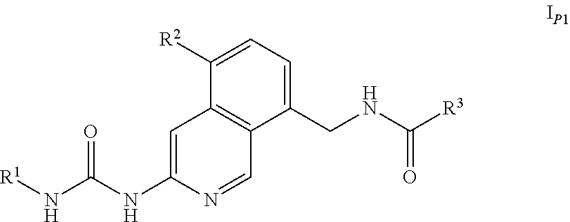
C1=C(NC(N[R1])=O)N=CC2=C1C([R2])=CC=C2CNC([R3])=O
